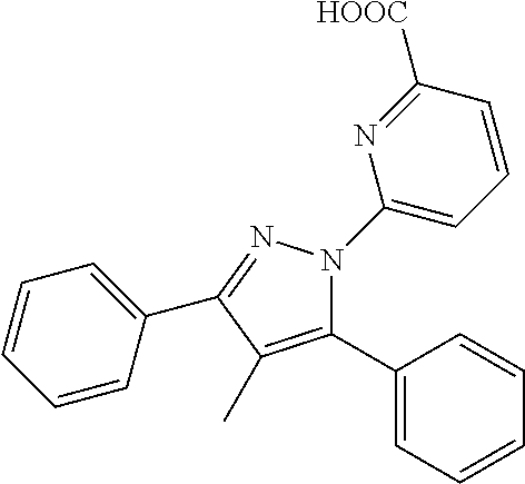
C1=CC=C(C2=NN(C3=CC=CC([HOOC])=N3)C(C3=CC=CC=C3)=C2C)C=C1
